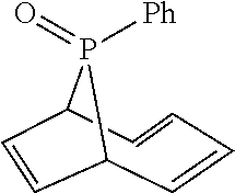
[Ph]P1(=O)C2C=CC=CC1C=C2
